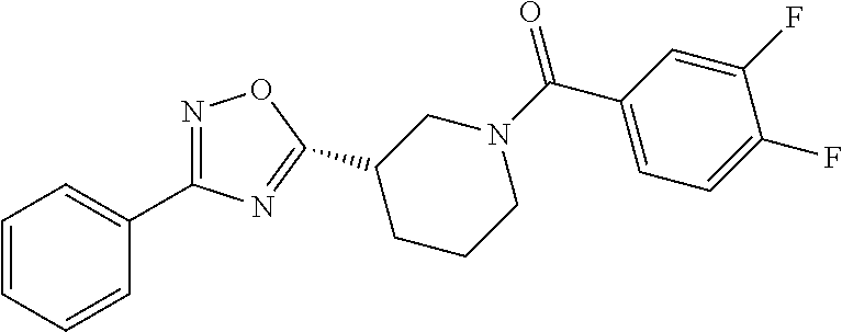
C1(C2=NC(C3=CC=CC=C3)=NO2)CCCN(C(=O)C2=CC=C(F)C(F)=C2)C1
